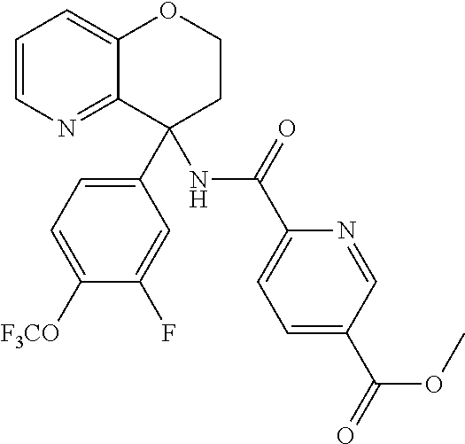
C1=CN=C2C(=C1)OCCC2(C1=CC=C([F3CO])C(F)=C1)NC(C1=CC=C(C(=O)OC)C=N1)=O
